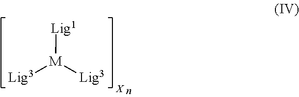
[Lig3][M]([Lig3])[Lig1]
